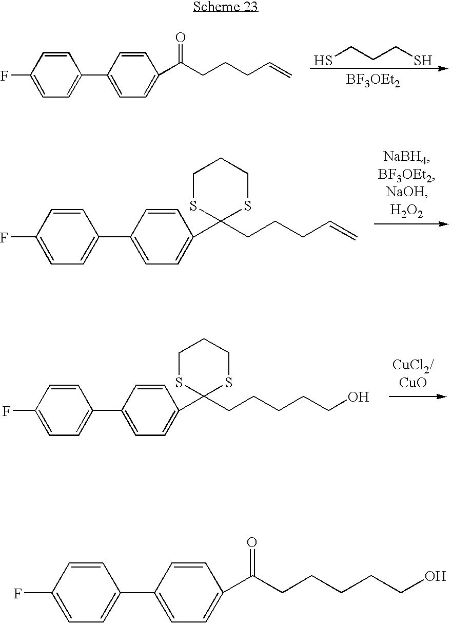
C1=CC(F)=CC=C1C1=CC=C(C(CCCCCO)=O)C=C1.C1=CC(F)=CC=C1C1=CC=C(C(CCCC=C)=O)C=C1.SCCCS.[BF3OEt2].C1=CC(F)=CC=C1C1=CC=C(C2(CCCC=C)SCCCS2)C=C1.C1=CC(F)=CC=C1C1=CC=C(C2(CCCCCO)SCCCS2)C=C1
